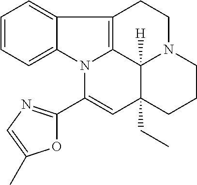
C1=CC=C2C(=C1)C1=C3N2C(C2=NC=C(C)O2)=CC2(CC)C3([H])N(CC1)CCC2
